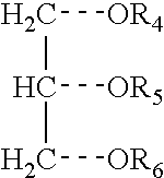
C(C(C[OR6])[OR5])[OR4]
